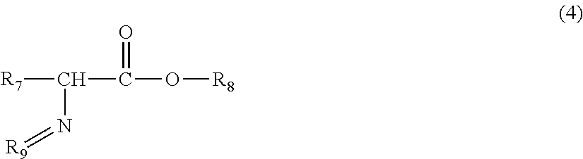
C([R7])(C(O[R8])=O)N=[R9]
